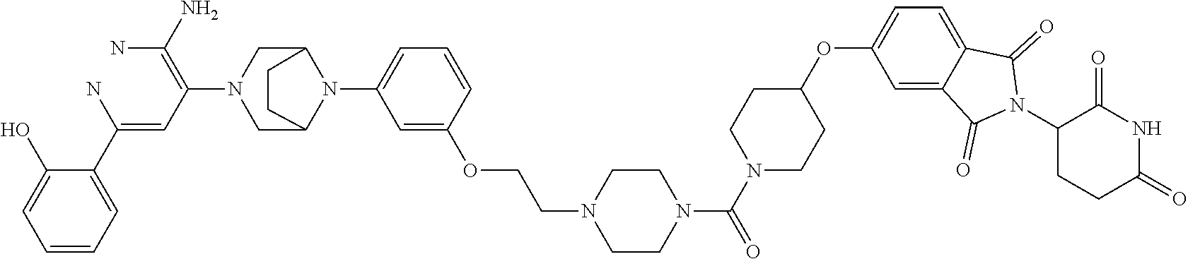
C1=CC=C(C(=CC(=C(N)N)N2CC3N(C4=CC=CC(OCCN5CCN(C(N6CCC(OC7=CC=C8C(=C7)C(=O)N(C7CCC(=O)NC7=O)C8=O)CC6)=O)CC5)=C4)C(C2)CC3)N)C(O)=C1
